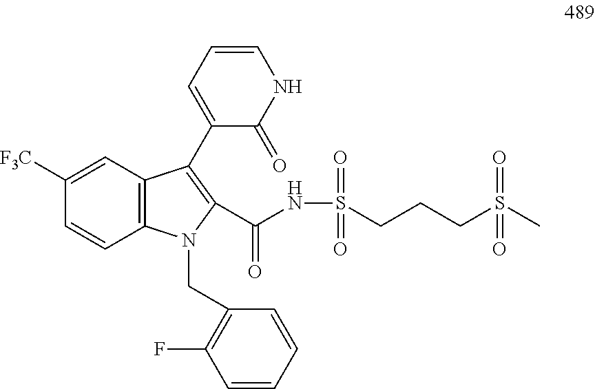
C1([F3C])=CC2=C(C=C1)N(CC1=C(F)C=CC=C1)C(C(=O)NS(CCCS(C)(=O)=O)(=O)=O)=C2C1=CC=CNC1=O
